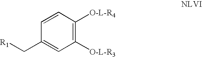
C1([O-L-R3])=C([O-L-R4])C=CC(C[R1])=C1
